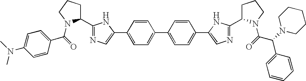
C1(C(=O)N2C(C3=NC=C(C4=CC=C(C5=CC=C(C6=CN=C(C7CCCN7C(C(C7=CC=CC=C7)N7CCCCC7)=O)N6)C=C5)C=C4)N3)CCC2)=CC=C(N(C)C)C=C1
